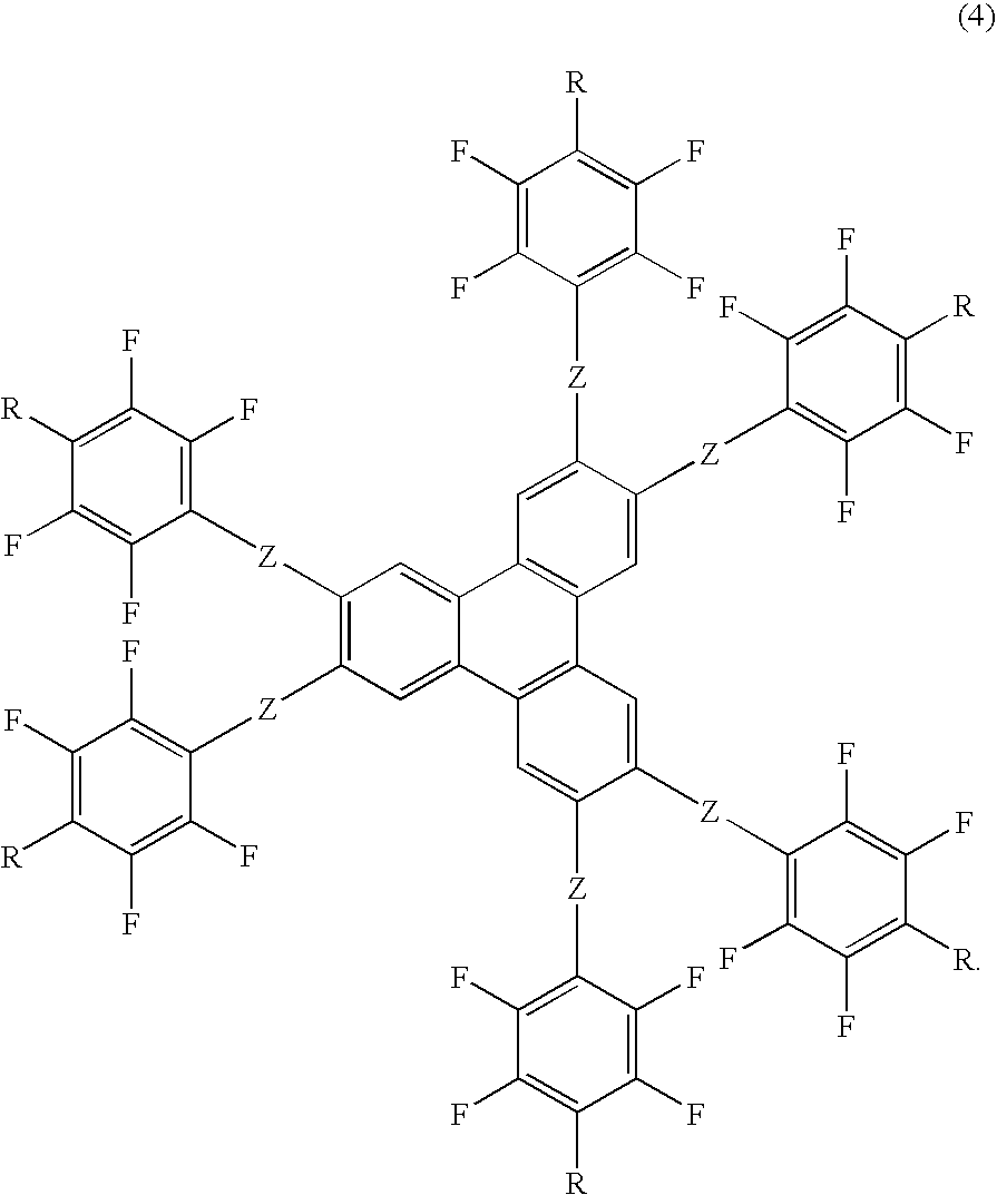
C12=CC([Z]C3=C(F)C(F)=C([R])C(F)=C3F)=C([Z]C3=C(F)C(F)=C([R])C(F)=C3F)C=C1C1=C(C3=C2C=C([Z]C2=C(F)C(F)=C([R])C(F)=C2F)C([Z]C2=C(F)C(F)=C([R])C(F)=C2F)=C3)C=C([Z]C2=C(F)C(F)=C([R])C(F)=C2F)C([Z]C2=C(F)C(F)=C([R])C(F)=C2F)=C1
